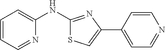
C1=CC=NC(NC2=NC(C3=CC=NC=C3)=CS2)=C1
